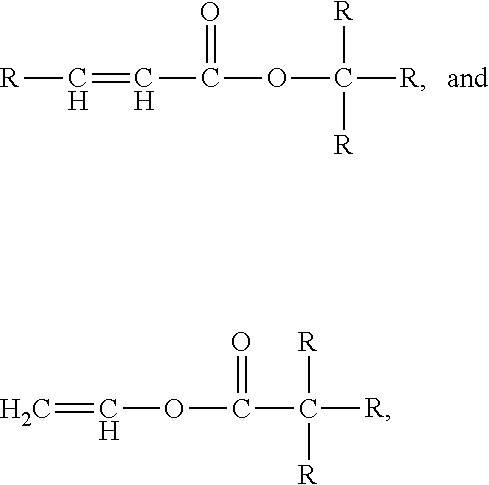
[R]C=CC(=O)OC([R])([R])[R].C=COC(C([R])([R])[R])=O
